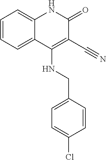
C1=CC=C2C(=C1)NC(=O)C(C#N)=C2NCC1=CC=C(Cl)C=C1
